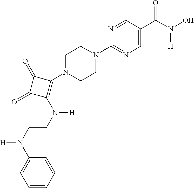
C1(N2CCN(C3=NC=C(C(N(O)[H])=O)C=N3)CC2)=C(N([H])CCN([H])C2=CC=CC=C2)C(=O)C1=O
